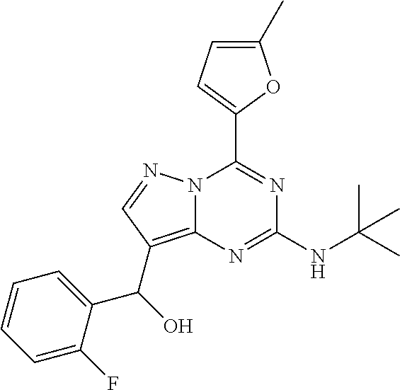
N12C(=C(C(C3=CC=CC=C3F)O)C=N1)N=C(NC(C)(C)C)N=C2C1=CC=C(C)O1
